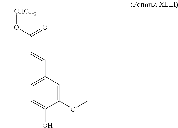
[CHCH2](OC(=O)C=CC1=CC=C(O)C(OC)=C1)(C)C
